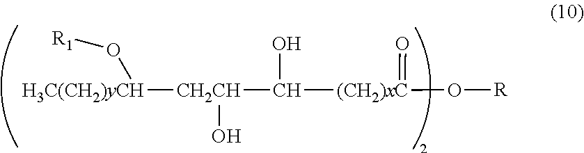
[H3C(CH2)yCH]([CH2CH](C(O)[(CH2)xC](=O)O[R])O)O[R1]
